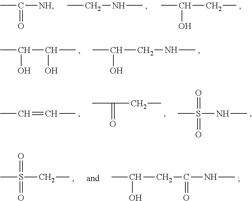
CCNC.CC(CC)O.CC(=O)[NH].CC(C(C)O)O.CC(CNC)O.CS(=O)(NC)=O.CC(=O)CC.CC=CC.CS(=O)(CC)=O.CC(CC(NC)=O)O
